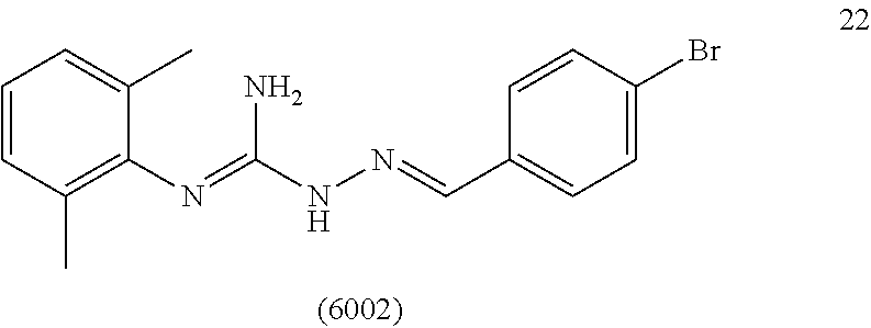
C1(N=C(NN=CC2=CC=C(Br)C=C2)N)=C(C)C=CC=C1C
